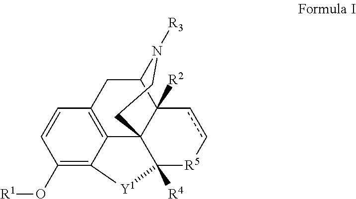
C1(O[R1])=C2C3=C(C=C1)CC1C4([R2])C3(C([R4])([R5]cc4)[Y1]2)CCN1[R3]
